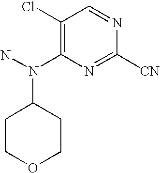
C1(Cl)=C(N(N)C2CCOCC2)N=C([CN])N=C1
